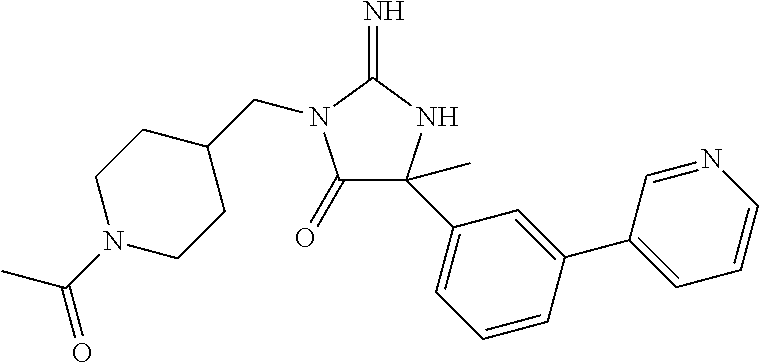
C1(=O)N(CC2CCN(C(C)=O)CC2)C(=N)NC1(C1=CC=CC(C2=CC=CN=C2)=C1)C
